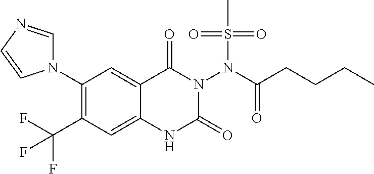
C1(N2C=NC=C2)=C(C(F)(F)F)C=C2C(=C1)C(=O)N(N(C(CCCC)=O)S(=O)(=O)C)C(=O)N2
